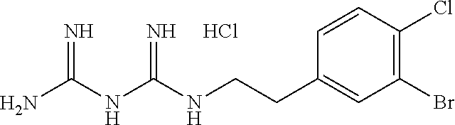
C1=CC(CCNC(NC(N)=N)=N)=CC(Br)=C1Cl.Cl
